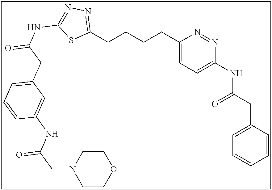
C(CCCC1=CC=C(NC(CC2=CC=CC=C2)=O)N=N1)C1=NN=C(NC(=O)CC2=CC=CC(NC(CN3CCOCC3)=O)=C2)S1
